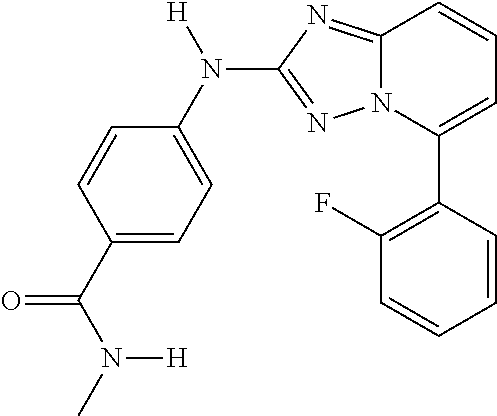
C1(F)=C(C2=CC=CC3=NC(N(C4=CC=C(C(N(C)[H])=O)C=C4)[H])=NN23)C=CC=C1
